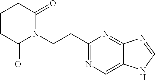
C1CC(=O)N(CCC2=NC=C3C(=N2)N=CN3)C(=O)C1
